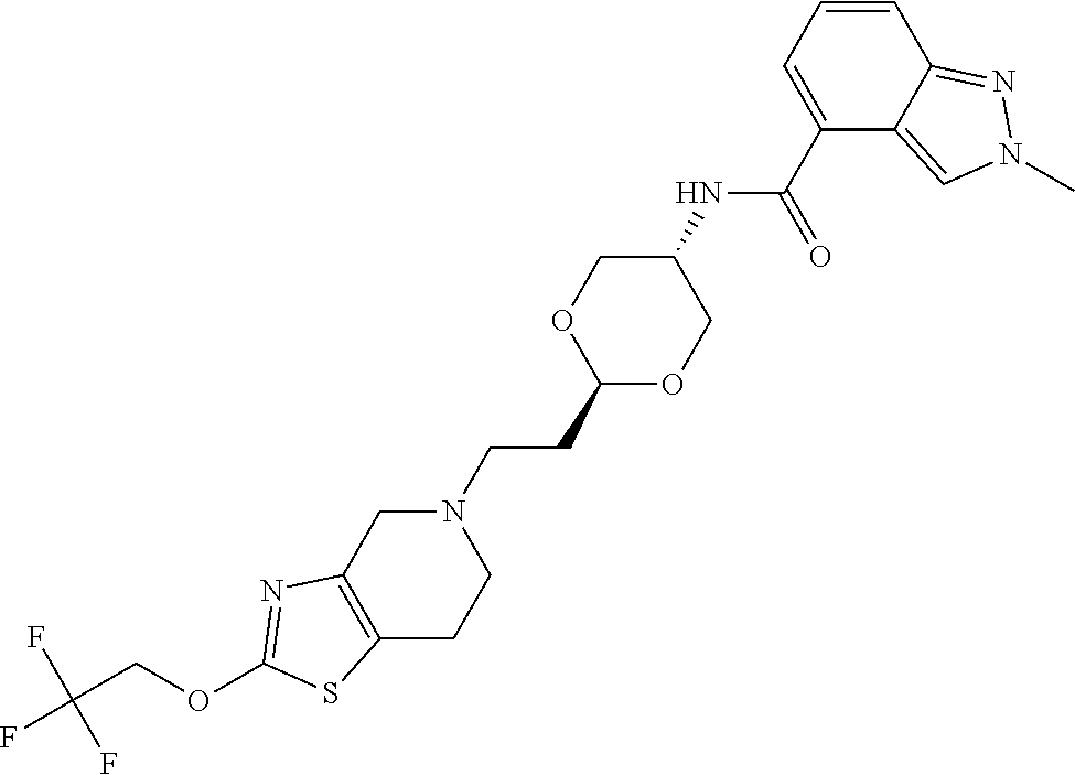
N1(CCC2OCC(NC(C3=CC=CC4=NN(C)C=C34)=O)CO2)CC2=C(CC1)SC(OCC(F)(F)F)=N2
